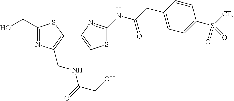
C1(CO)=NC(CNC(CO)=O)=C(C2=CSC(NC(CC3=CC=C(S([CF3])(=O)=O)C=C3)=O)=N2)S1
